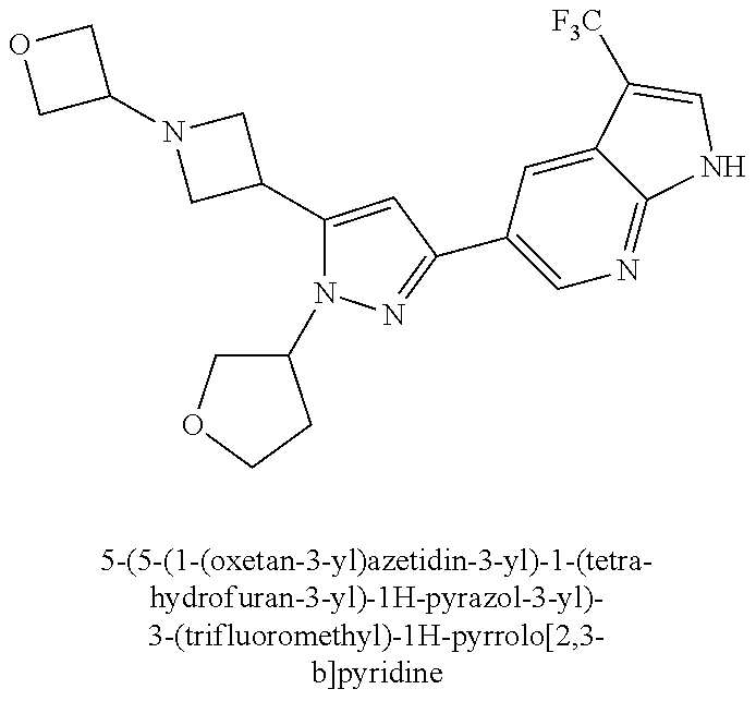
C1(C2CN(C3COC3)C2)=CC(C2=CN=C3C(=C2)C([F3C])=CN3)=NN1C1COCC1
